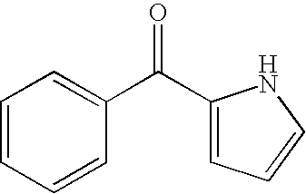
C1(C(C2=CC=CC=C2)=O)=CC=CN1
